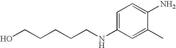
OCCCCCNC1=CC=C(N)C(C)=C1
